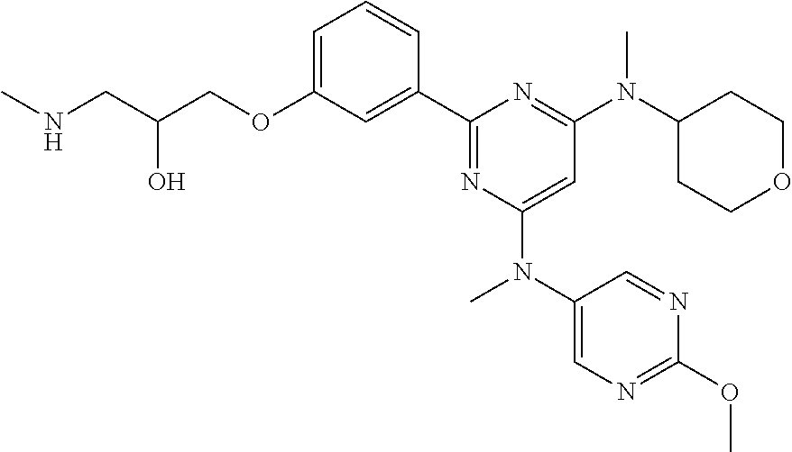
C1=C(OCC(CNC)O)C=C(C2=NC(N(C3=CN=C(OC)N=C3)C)=CC(N(C3CCOCC3)C)=N2)C=C1
